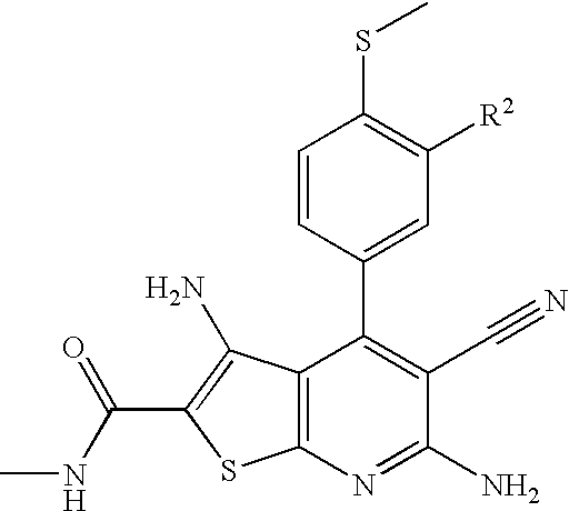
C1=CC(C2=C(C#N)C(N)=NC3=C2C(N)=C(C(NC)=O)S3)=CC([R2])=C1SC
